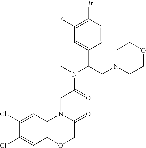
BrC1=C(F)C=C(C(CN2CCOCC2)N(C)C(=O)CN2C3=C(OCC2=O)C=C(Cl)C(Cl)=C3)C=C1
